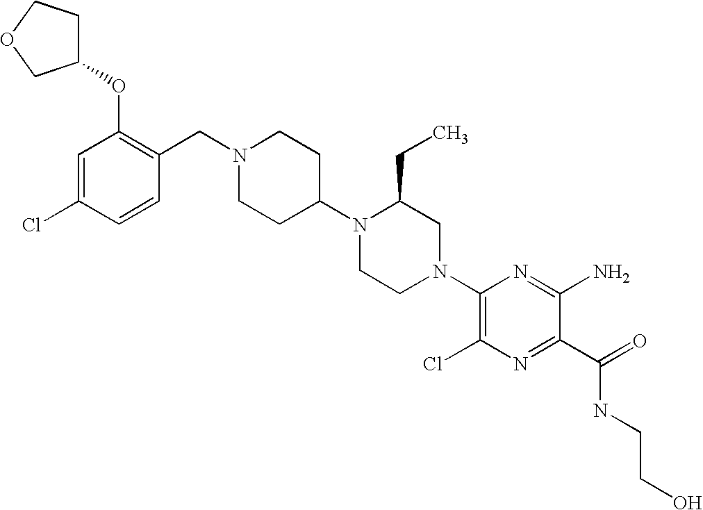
C1(OC2=C(CN3CCC(N4CCN(C5=C(Cl)N=C(C(=O)NCCO)C(N)=N5)CC4CC)CC3)C=CC(Cl)=C2)CCOC1
